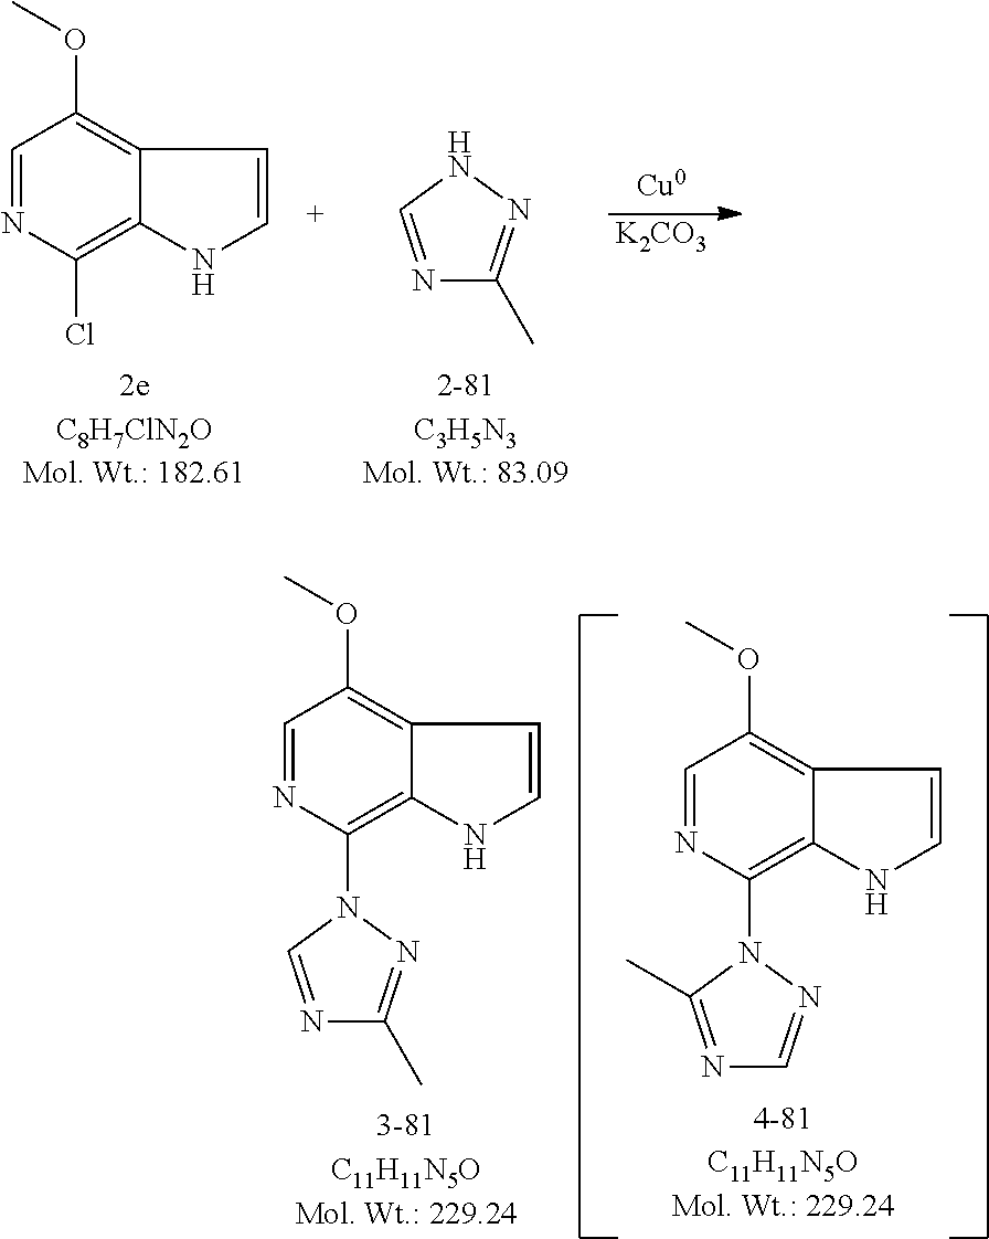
N1=CNN=C1C.C1=NC(Cl)=C2C(=C1OC)C=CN2.[K2CO3].C1=NC(N2N=C(C)N=C2)=C2C(=C1OC)C=CN2.C1=NC(N2N=CN=C2C)=C2C(=C1OC)C=CN2
